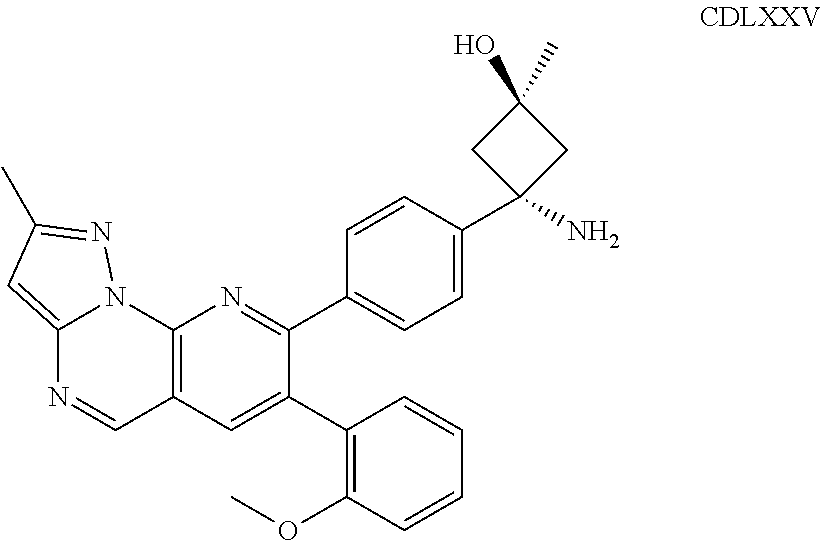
C12=C(C=C(C3=C(OC)C=CC=C3)C(C3=CC=C(C4(N)CC(C)(O)C4)C=C3)=N1)C=NC1=CC(C)=NN21
